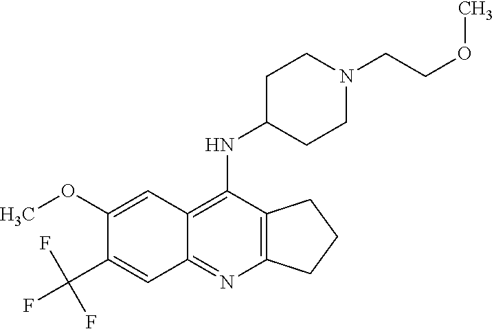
C12=C(C(NC3CCN(CCOC)CC3)=C3C(=N1)C=C(C(F)(F)F)C(OC)=C3)CCC2
